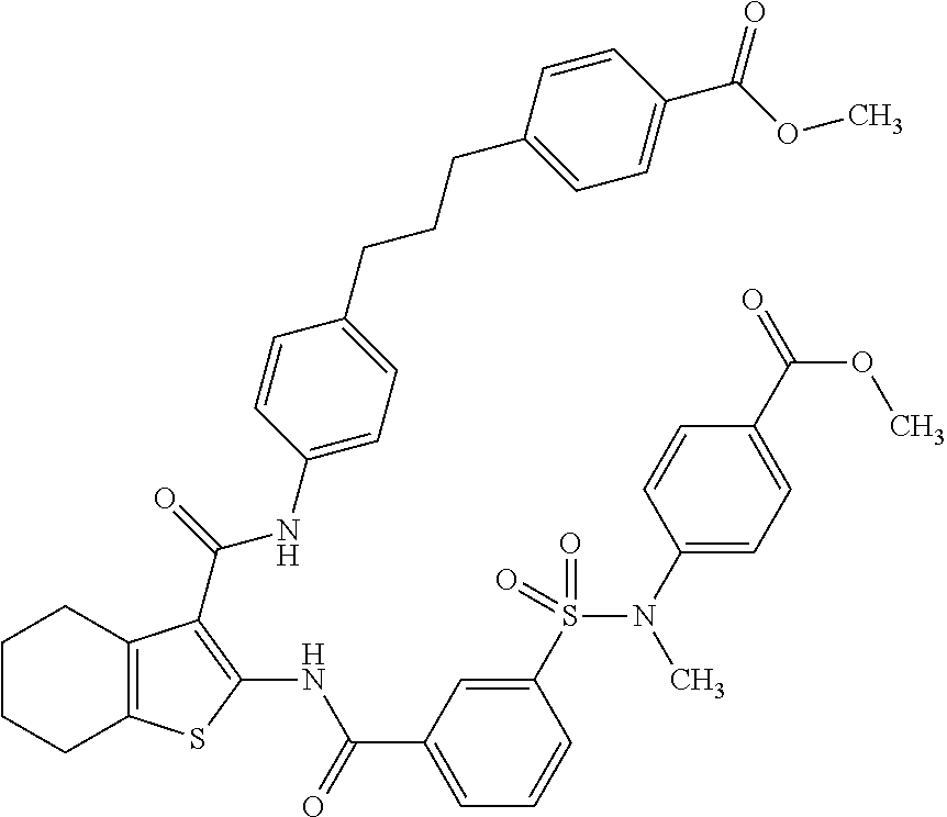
C1CCC2=C(C1)C(C(=O)NC1=CC=C(CCCC3=CC=C(C(OC)=O)C=C3)C=C1)=C(NC(C1=CC=CC(S(N(C3=CC=C(C(=O)OC)C=C3)C)(=O)=O)=C1)=O)S2
